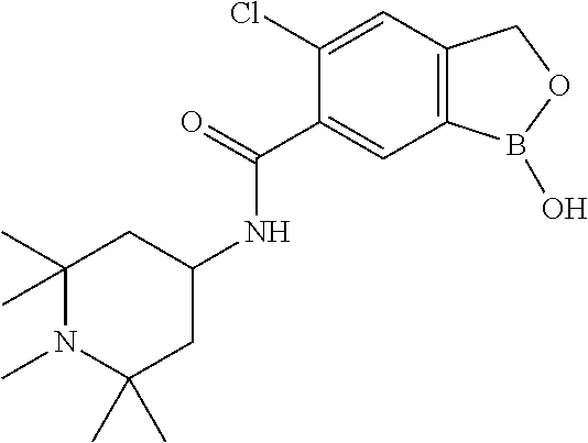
C1(Cl)=CC2=C(C=C1C(=O)NC1CC(C)(C)N(C)C(C)(C)C1)B(O)OC2
